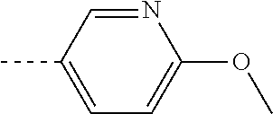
N1=CC(C)=CC=C1OC
